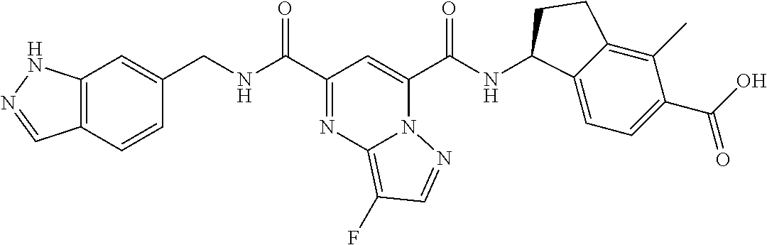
C12=C(C=CC(CNC(C3=NC4=C(F)C=NN4C(C(NC4C5=CC=C(C(=O)O)C(C)=C5CC4)=O)=C3)=O)=C1)C=NN2
